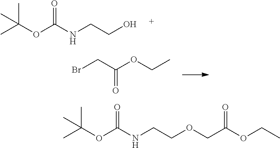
C(OC(NCCO)=O)(C)(C)C.BrCC(OCC)=O.C(OC(NCCOCC(OCC)=O)=O)(C)(C)C
